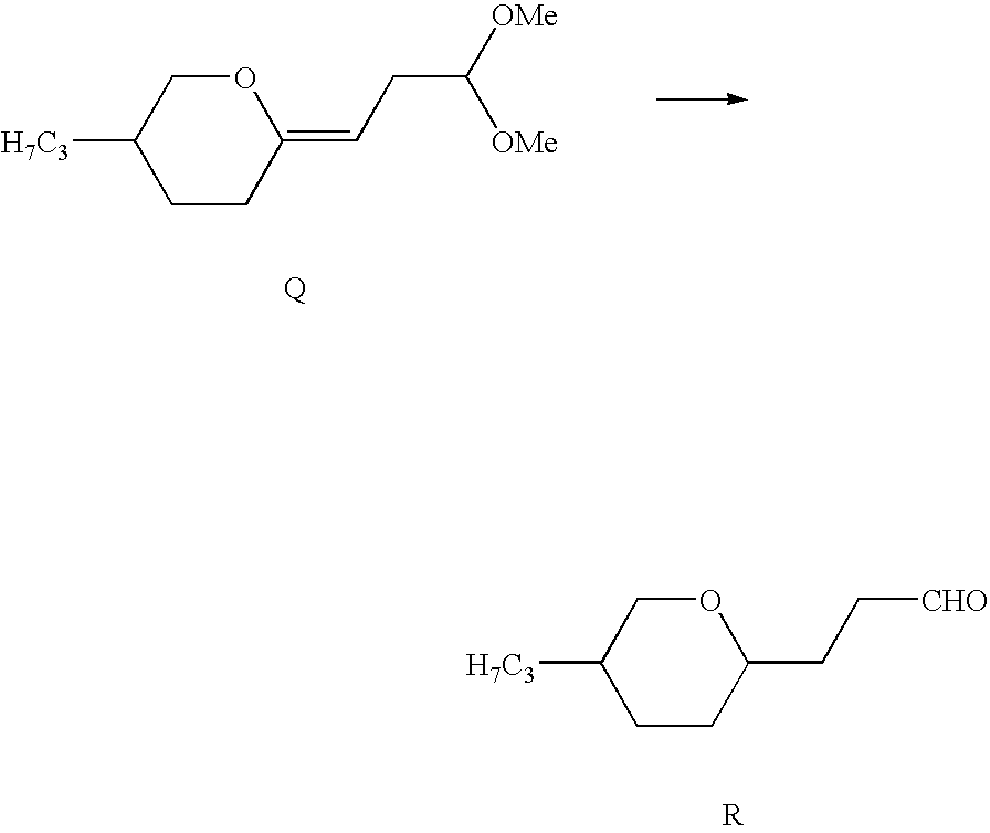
C1C([H7C3])CCC(CC[CHO])O1.C1C([H7C3])CCC(=CCC([OMe])[OMe])O1
